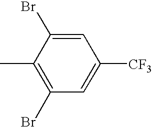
C1(Br)=CC([CF3])=CC(Br)=C1C
